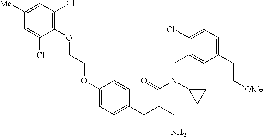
C1(OCCOC2=CC=C(CC(C(N(C3CC3)CC3=CC(CC[OMe])=CC=C3Cl)=O)CN)C=C2)=C(Cl)C=C([Me])C=C1Cl
